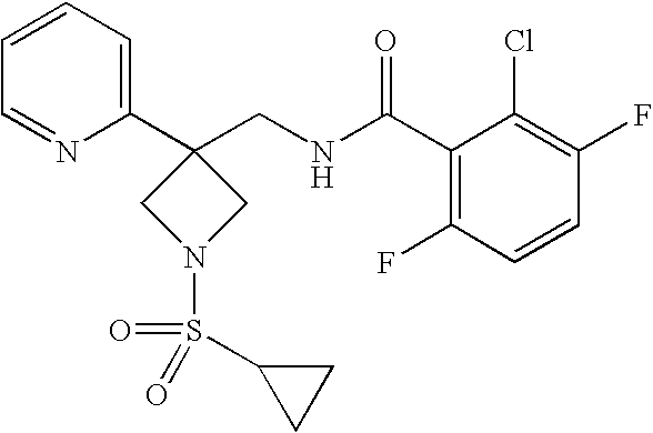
C1(C2(CNC(C3=C(F)C=CC(F)=C3Cl)=O)CN(S(C3CC3)(=O)=O)C2)=CC=CC=N1
